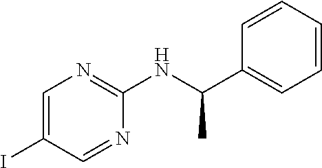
IC1=CN=C(NC(C2=CC=CC=C2)C)N=C1
